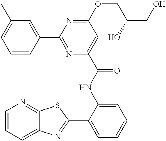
C1=CC=C2C(=N1)SC(C1=CC=CC=C1NC(=O)C1=CC(OCC(CO)O)=NC(C3=CC(C)=CC=C3)=N1)=N2
